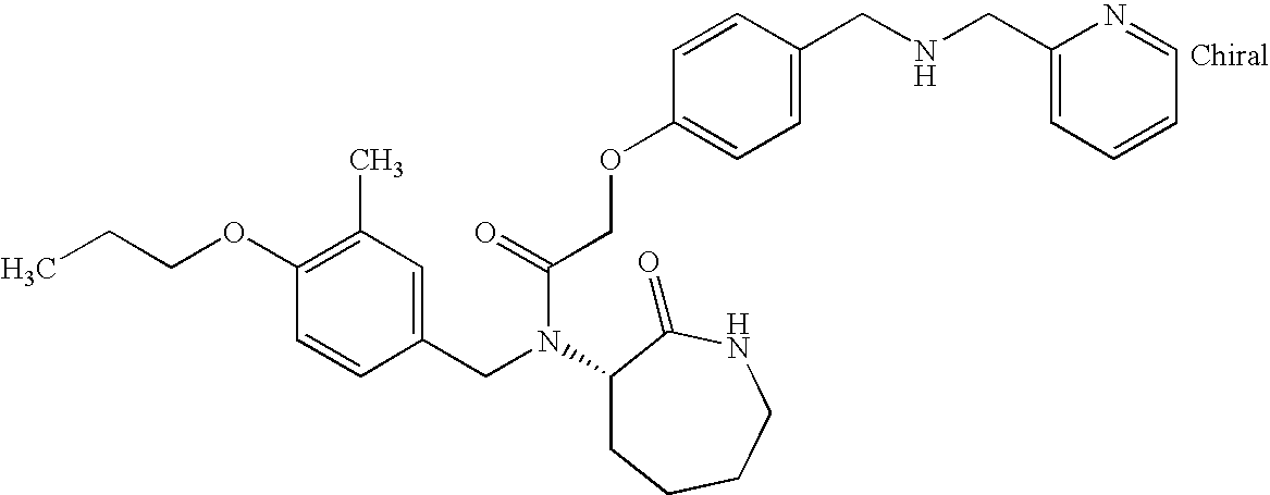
C1(CN(C(COC2=CC=C(CNCC3=CC=CC=N3)C=C2)=O)C2CCCCNC2=O)=CC(C)=C(OCCC)C=C1
